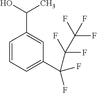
C1=CC=C(C(F)(C(F)(F)C(F)(F)F)F)C=C1C(O)C
